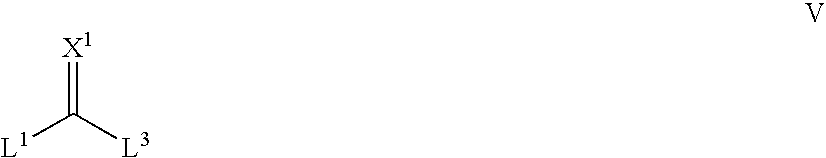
[L1]C([L3])=[X1]
